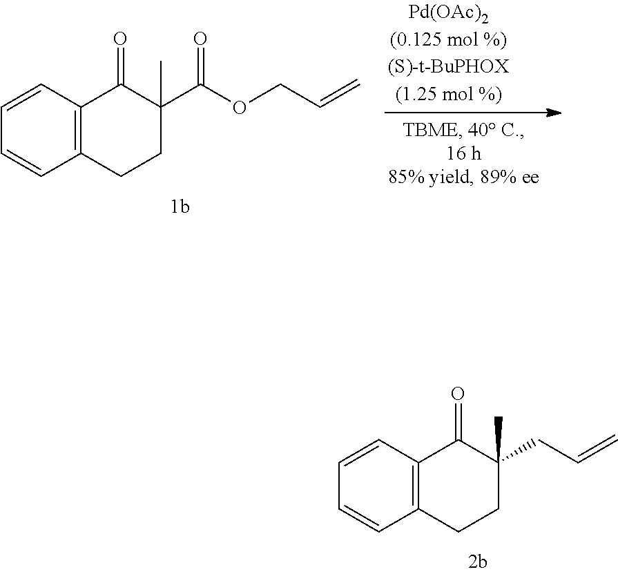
C12=C(CCC(C)(CC=C)C1=O)C=CC=C2.C12=C(CCC(C)(C(OCC=C)=O)C1=O)C=CC=C2
